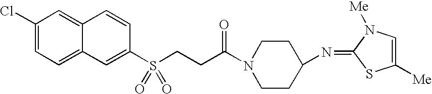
C1(Cl)=CC=C2C(=C1)C=CC(S(CCC(N1CCC(N=C3N([Me])C=C([Me])S3)CC1)=O)(=O)=O)=C2
